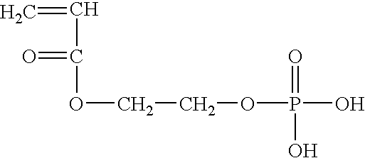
C(=C)C(=O)OCCOP(=O)(O)O
